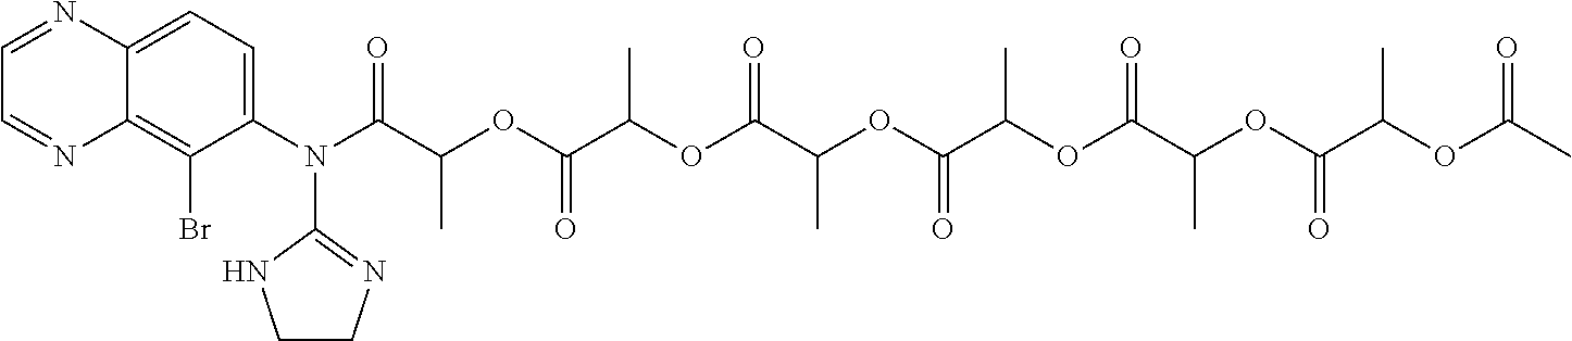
N(C(C(OC(C(OC(C(OC(C(OC(C(OC(C(OC(C)=O)C)=O)C)=O)C)=O)C)=O)C)=O)C)=O)(C1=CC=C2C(=C1Br)N=CC=N2)C1=NCCN1
